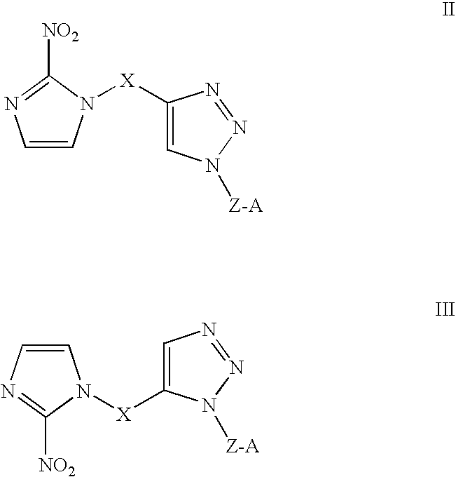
C1=CN([X]C2=CN([Z-A])N=N2)C([NO2])=N1.C1=CN=C([NO2])N1[X]C1=CN=NN1[Z-A]
